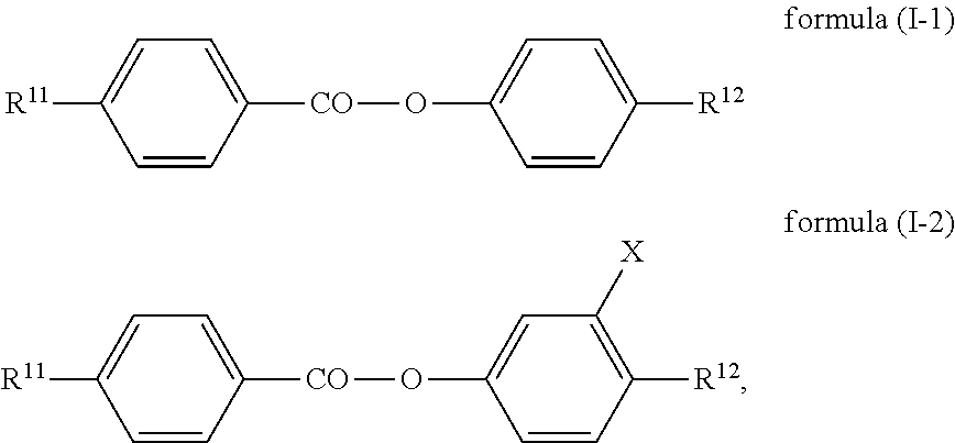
C1=CC([CO]OC2=CC=C([R12])C=C2)=CC=C1[R11].C1=CC([CO]OC2=CC([X])=C([R12])C=C2)=CC=C1[R11]
